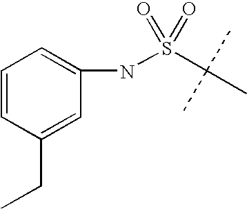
C1=CC(CC)=CC(NS(C(C)(C)C)(=O)=O)=C1
